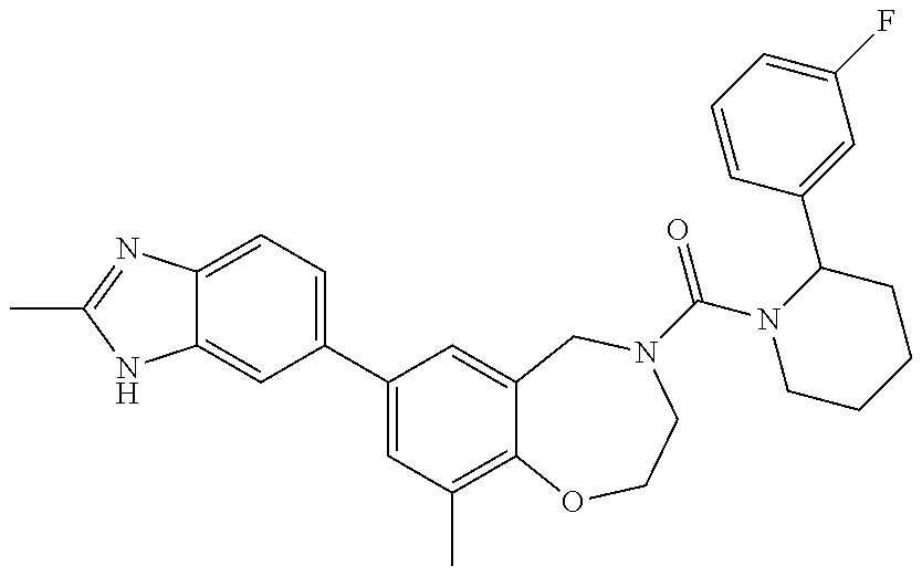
C12=CC(C3=CC(C)=C4C(=C3)CN(C(=O)N3CCCCC3C3=CC(F)=CC=C3)CCO4)=CC=C1N=C(C)N2
